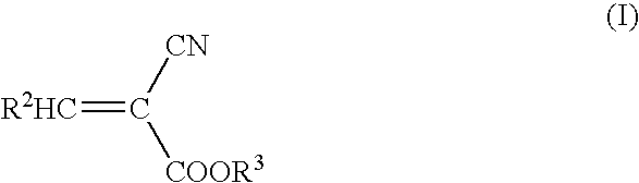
[R2HC]=C([CN])[COOR3]
